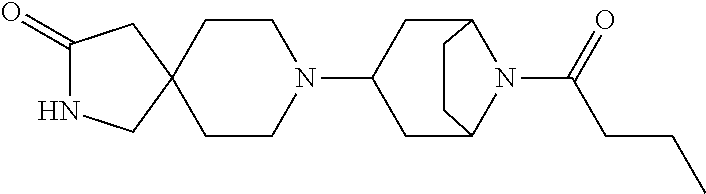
C1(=O)NCC2(C1)CCN(C1CC3N(C(CCC)=O)C(C1)CC3)CC2
